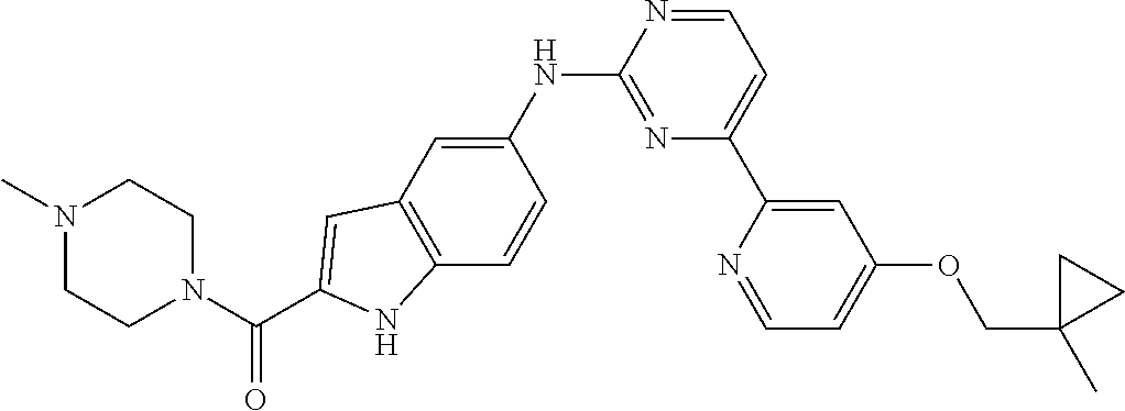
C1N(C)CCN(C(C2=CC3=C(C=CC(NC4=NC(C5=CC(OCC6(C)CC6)=CC=N5)=CC=N4)=C3)N2)=O)C1
